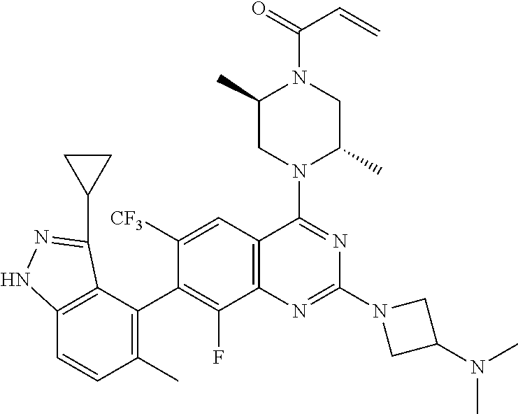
C12=C(C(C3=C(F)C4=C(C=C3[CF3])C(N3C(C)CN(C(C=C)=O)C(C)C3)=NC(N3CC(N(C)C)C3)=N4)=C(C)C=C1)C(C1CC1)=NN2
